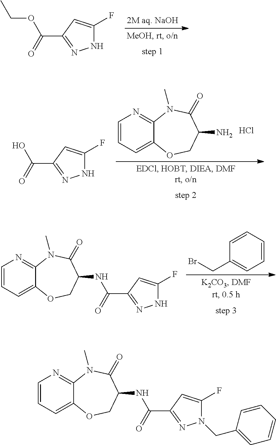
N1C(F)=CC(C(=O)OCC)=N1.C1=CC=C2C(=N1)N(C)C(=O)C(N)CO2.Cl.N1C(F)=CC(C(=O)O)=N1.C1=CC=CC(CBr)=C1.C1=CC=C2C(=N1)N(C)C(=O)C(NC(=O)C1=NNC(F)=C1)CO2.C1=CC=C2C(=N1)N(C)C(=O)C(NC(=O)C1=NN(CC3=CC=CC=C3)C(F)=C1)CO2
